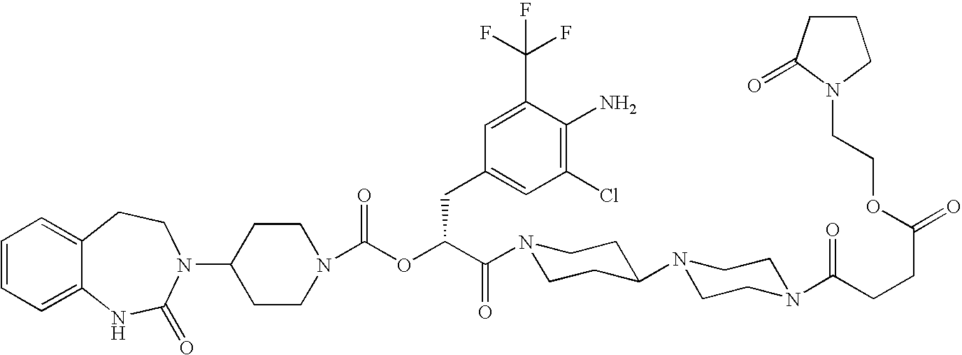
C1(N2C(=O)NC3=CC=CC=C3CC2)CCN(C(OC(C(=O)N2CCC(N3CCN(C(CCC(=O)OCCN4CCCC4=O)=O)CC3)CC2)CC2=CC(Cl)=C(N)C(C(F)(F)F)=C2)=O)CC1
